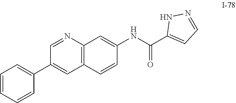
C1=CC=CC(C2=CC3=C(N=C2)C=C(NC(C2=CC=NN2)=O)C=C3)=C1
